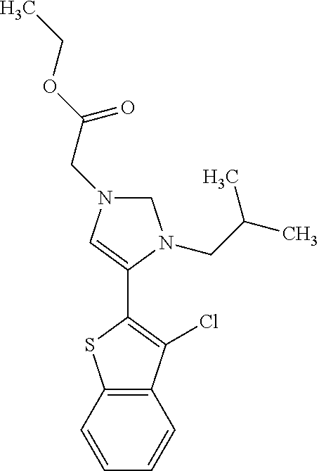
C1(C2=CN(CC(OCC)=O)CN2CC(C)C)=C(Cl)C2=C(S1)C=CC=C2
